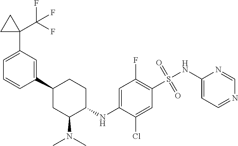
C1=C(C2(C(F)(F)F)CC2)C=C(C2CC(N(C)C)C(NC3=CC(F)=C(S(=O)(NC4=CC=NC=N4)=O)C=C3Cl)CC2)C=C1
